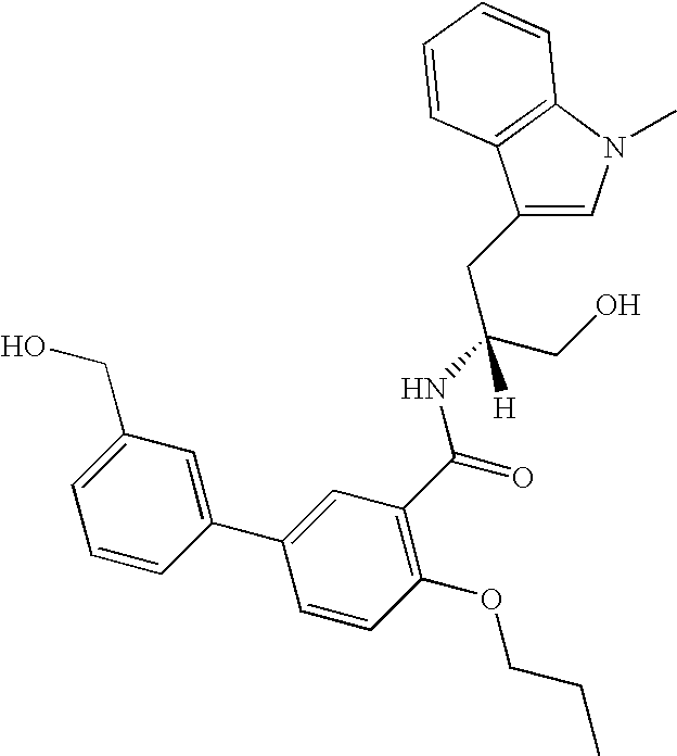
C1(CC(CO)(NC(=O)C2=C(OCCC)C=CC(C3=CC(CO)=CC=C3)=C2)[H])=CN(C)C2=C1C=CC=C2
